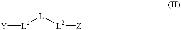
[Y][L1][L][L2][Z]
